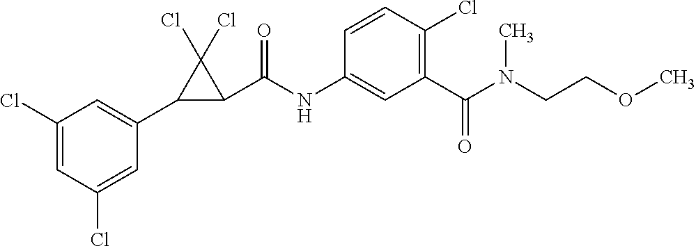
C1(Cl)=CC(Cl)=CC(C2C(C(NC3=CC(C(N(CCOC)C)=O)=C(Cl)C=C3)=O)C2(Cl)Cl)=C1
